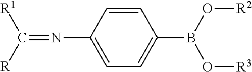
C1=CC(N=C([R1])[R])=CC=C1B(O[R2])O[R3]
